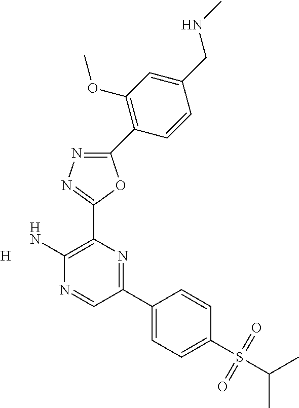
C1(C2=C(OC)C=C(CNC)C=C2)=NN=C(C2=C(N)N=CC(C3=CC=C(S(C(C)C)(=O)=O)C=C3)=N2)O1.[H]
